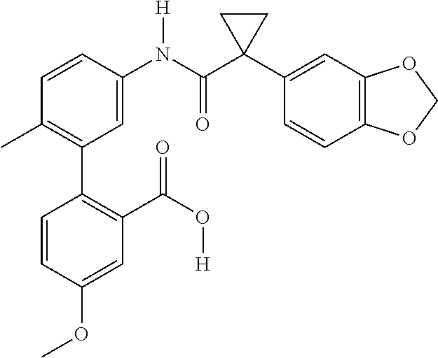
C1=C(N(C(C2(C3=CC4=C(C=C3)OCO4)CC2)=O)[H])C=CC(C)=C1C1=C(C(=O)O[H])C=C(OC)C=C1
